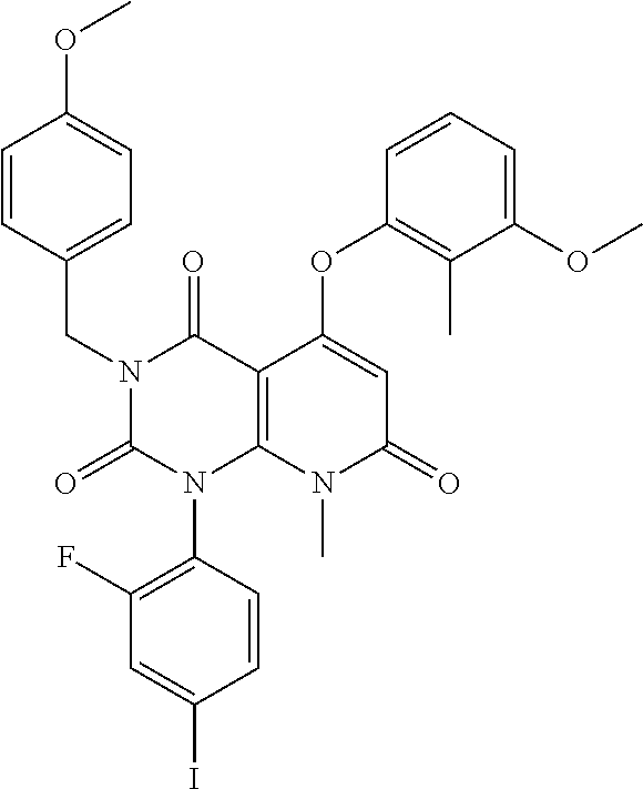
C1(F)=C(N2C3=C(C(=O)N(CC4=CC=C(OC)C=C4)C2=O)C(OC2=C(C)C(OC)=CC=C2)=CC(=O)N3C)C=CC(I)=C1
